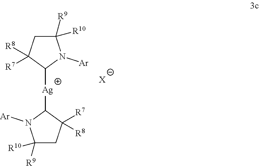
C1([R9])([R10])CC([R8])([R7])C([Ag]C2C([R8])([R7])CC([R9])([R10])N2[Ar])N1[Ar].[X]
